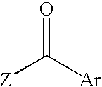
[Z]C([Ar])=O
